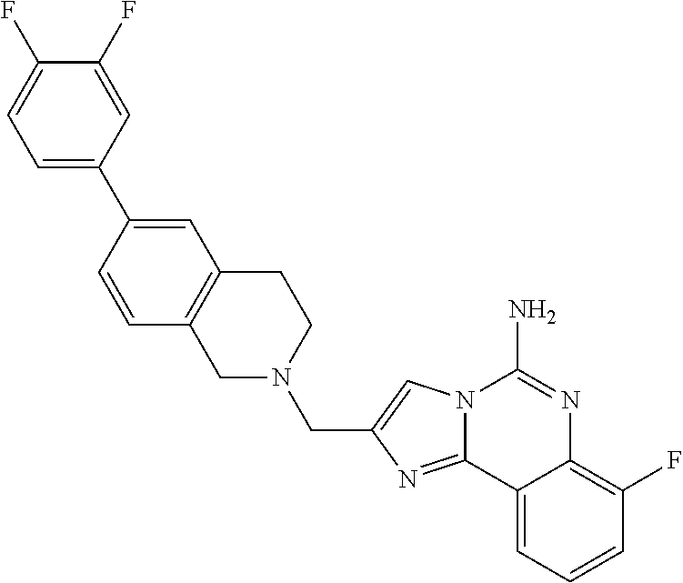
C12=C(CN(CC3=CN4C(=N3)C3=CC=CC(F)=C3N=C4N)CC1)C=CC(C1=CC=C(F)C(F)=C1)=C2
